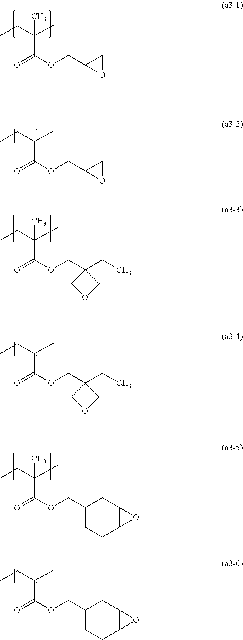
C(OCC1OC1)(C(C)(CC)C)=O.C(OCC1(CC)COC1)(C(C)(CC)C)=O.C(OCC1(CC)COC1)(C(CC)C)=O.C(OCC1CCC2C(C1)O2)(C(C)(CC)C)=O.C(OCC1CCC2C(C1)O2)(C(CC)C)=O.C(OCC1OC1)(C(CC)C)=O
